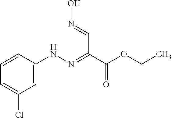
N(O)=CC(C(OCC)=O)=NNC1=CC(Cl)=CC=C1
